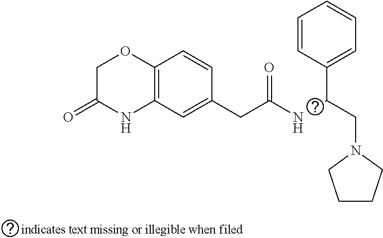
C1C(=O)NC2=C(O1)C=CC(CC(NC(CN1CCCC1)C1=CC=CC=C1)=O)=C2
